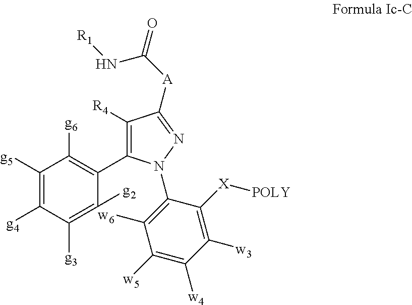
C1([g5])=C([g4])C([g3])=C([g2])C(C2=C([R4])C([A]C(N[R1])=O)=NN2C2=C([w6])C([w5])=C([w4])C([w3])=C2[X][POLY])=C1[g6]
